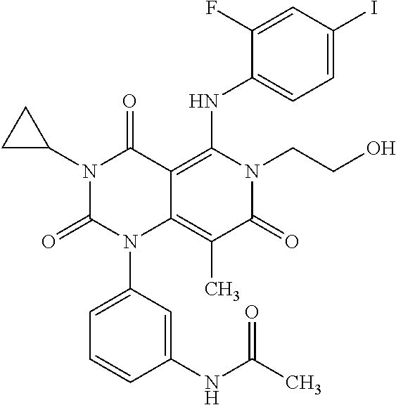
C1(NC(C)=O)=CC(N2C3=C(C)C(=O)N(CCO)C(NC4=CC=C(I)C=C4F)=C3C(=O)N(C3CC3)C2=O)=CC=C1
